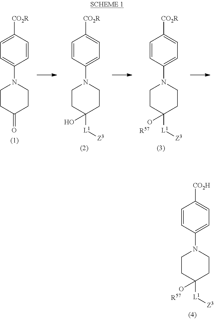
C1=CC(N2CCC([L1][Z3])(O)CC2)=CC=C1[CO2H].[R57].C1=C([CO2R])C=CC(N2CCC(=O)CC2)=C1.C1=CC(N2CCC([L1][Z3])(O)CC2)=CC=C1[CO2R].C1=CC(N2CCC([L1][Z3])(O)CC2)=CC=C1[CO2R].[R57]
